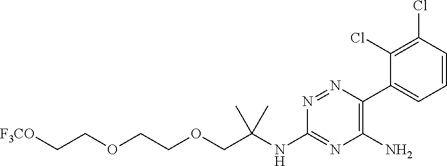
C1(C2=CC=CC(Cl)=C2Cl)=C(N)N=C(NC(COCCOCC[F3CO])(C)C)N=N1
